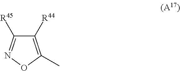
C1([R45])=NOC(C)=C1[R44]
